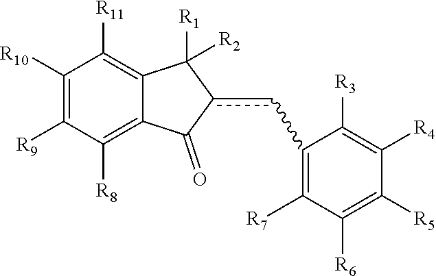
c(C1=C([R7])C([R6])=C([R5])C([R4])=C1[R3])c1C(=O)C2=C([R8])C([R9])=C([R10])C([R11])=C2C1([R2])[R1]
